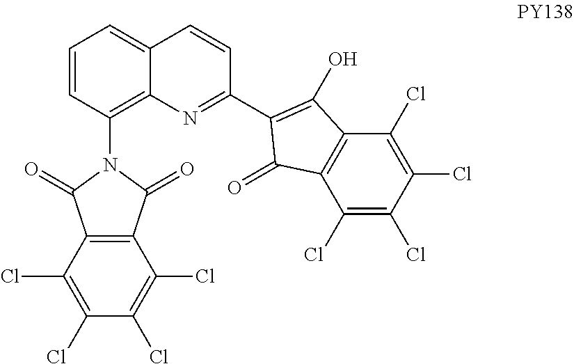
C12=C(C(Cl)=C(Cl)C(Cl)=C1Cl)C(=O)N(C1=C3C(=CC=C1)C=CC(C1=C(O)C4=C(C(Cl)=C(Cl)C(Cl)=C4Cl)C1=O)=N3)C2=O
